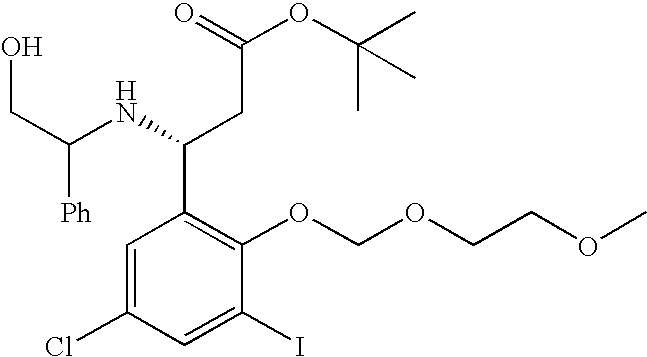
C1=C(Cl)C=C(I)C(OCOCCOC)=C1C(CC(OC(C)(C)C)=O)NC(CO)[Ph]
